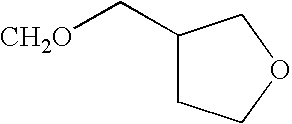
C1(C[CH2O])CCOC1
